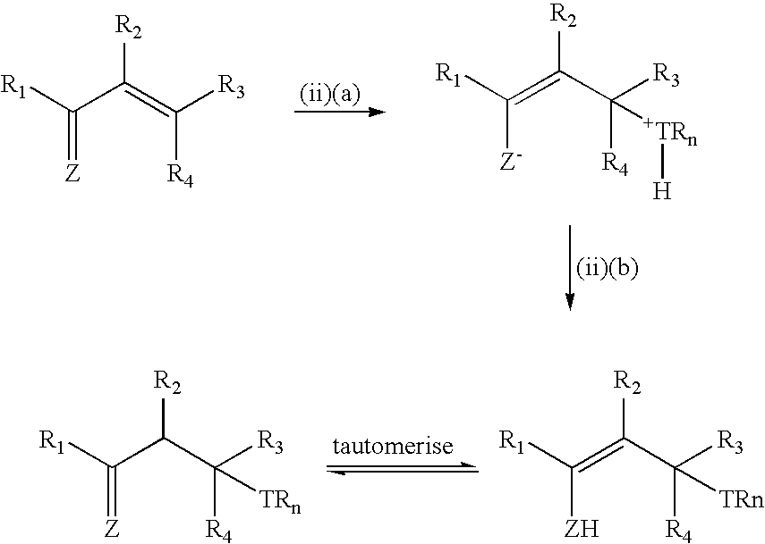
[R1]C(C(C([R3])([TRn])[R4])[R2])=[Z].[R1]C([ZH])=C([R2])C([R4])([R3])[TRn].[R1]C(C(=C([R3])[R4])[R2])=[Z].[R1]C(=C(C([+TRn][H])([R4])[R3])[R2])[Z-]
